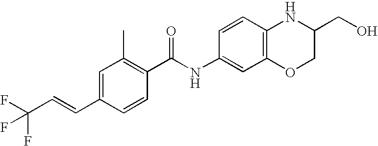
C1(C=CC(F)(F)F)=CC(C)=C(C(NC2=CC3=C(C=C2)NC(CO)CO3)=O)C=C1
